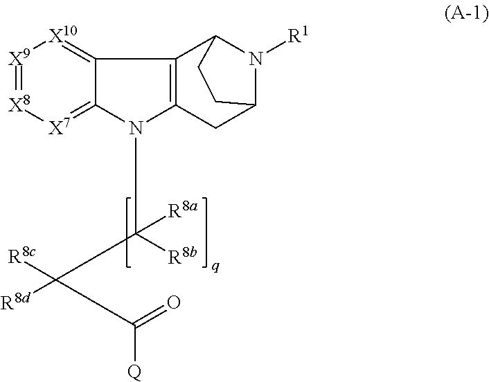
[X9]1=[X8][X7]=C2C(=[X10]1)C1=C(N2C(C([R8c])([R8d])C(=O)[Q])([R8b])[R8a])CC2N([R1])C1CC2
